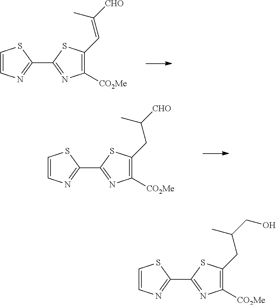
C1(C2=NC([CO2Me])=C(C=C([CHO])C)S2)=NC=CS1.C1(C2=NC([CO2Me])=C(CC(CO)C)S2)=NC=CS1.C1(C2=NC([CO2Me])=C(CC([CHO])C)S2)=NC=CS1
